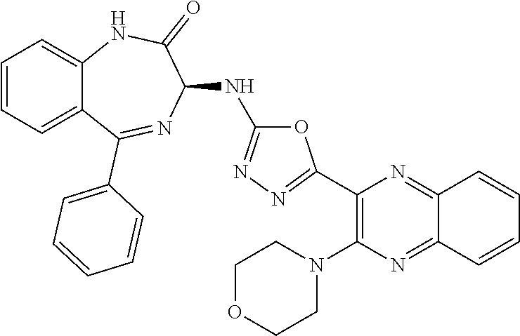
C1=CC=C2C(=C1)NC(=O)C(NC1=NN=C(C3=C(N4CCOCC4)N=C4C(=N3)C=CC=C4)O1)N=C2C1=CC=CC=C1
